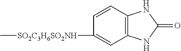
C1(=O)NC2=C(N1)C=CC([SO2C3H6SO2NH]C)=C2
